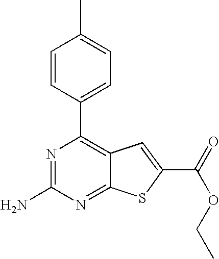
N1=C(N)N=C2C(=C1C1=CC=C(C)C=C1)C=C(C(=O)OCC)S2
